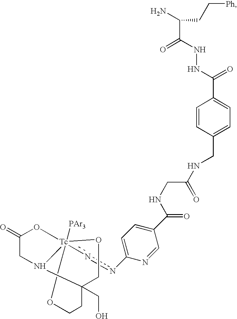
C1=CC(CNC(CNC(=O)C2=CC=C(nn[Tc]345([PAr3])N(CC(=O)O3)C(CO)(CCO4)CO5)N=C2)=O)=CC=C1C(NNC(=O)C(CC[Ph])N)=O
